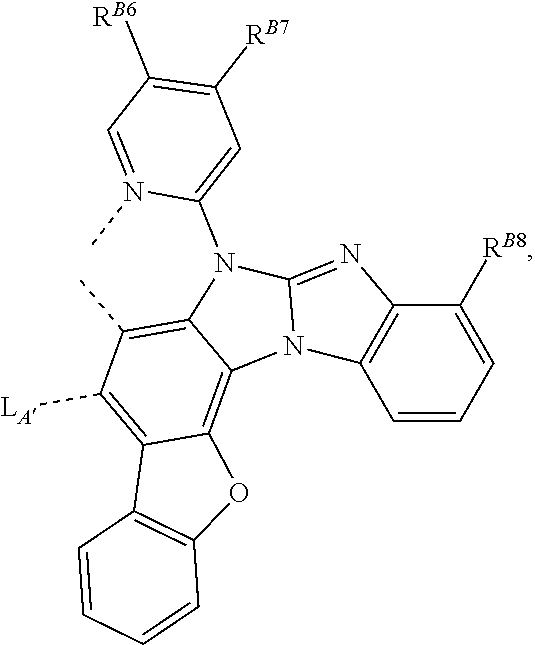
C12=C(C)C([LA])=C3C(=C1N1C(=NC4=C1C=CC=C4[RB8])N2C1=CC([RB7])=C([RB6])C=N1C)OC1=C3C=CC=C1
